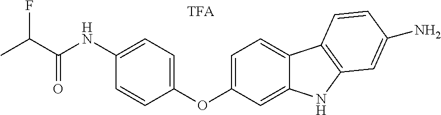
C1(OC2=CC=C3C(=C2)NC2=C3C=CC(N)=C2)=CC=C(NC(C(C)F)=O)C=C1
